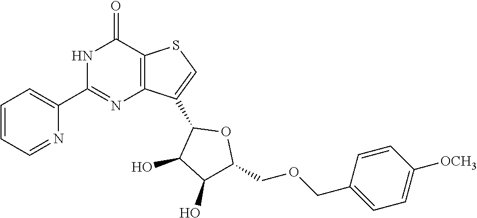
N1C(C2=CC=CC=N2)=NC2=C(C1=O)SC=C2C1C(O)C(O)C(COCC2=CC=C([OCH3])C=C2)O1
